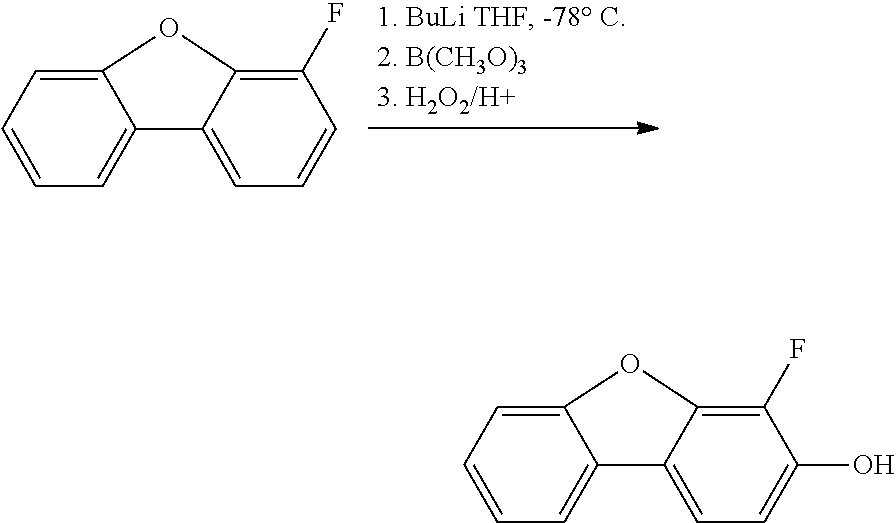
C12=CC=CC=C1C1=CC=CC(F)=C1O2.C12=CC=CC=C1C1=CC=C(O)C(F)=C1O2
